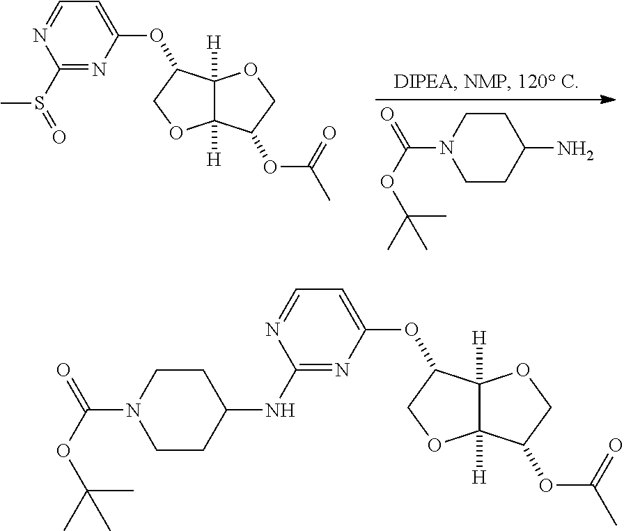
C1CN(C(OC(C)(C)C)=O)CCC1N.C12([H])C([H])(C(OC3=CC=NC(S(=O)C)=N3)CO1)OCC2OC(C)=O.C12([H])C([H])(C(OC3=CC=NC(NC4CCN(C(OC(C)(C)C)=O)CC4)=N3)CO1)OCC2OC(C)=O
